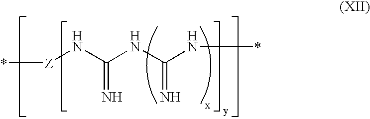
*[Z]NC(=N)NC(=N)N*
